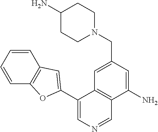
N1(CC2=CC3=C(C(N)=C2)C=NC=C3C2=CC3=C(C=CC=C3)O2)CCC(N)CC1
